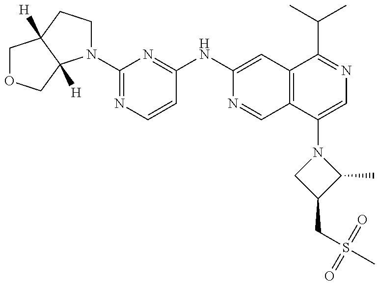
N1(C2=NC=CC(NC3=CC4=C(C=N3)C(N3CC(CS(C)(=O)=O)C3C)=CN=C4C(C)C)=N2)CCC2([H])C1([H])COC2
